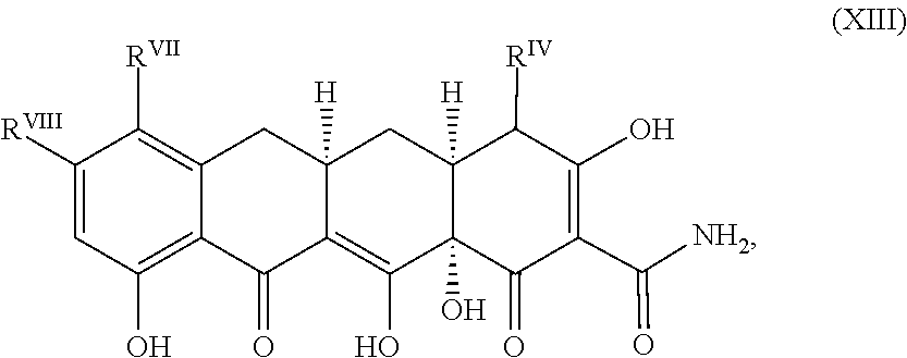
[NH2]C(=O)C1=C(O)C([RIV])C2([H])C(O)(C1=O)C(O)=C1C(=O)C3=C(O)C=C([RVIII])C([RVII])=C3CC1([H])C2
